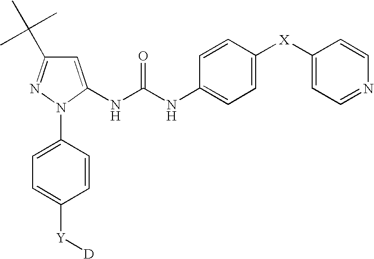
C1=C(NC(NC2=CC=C([X]C3=CC=NC=C3)C=C2)=O)N(C2=CC=C([Y][D])C=C2)N=C1C(C)(C)C
